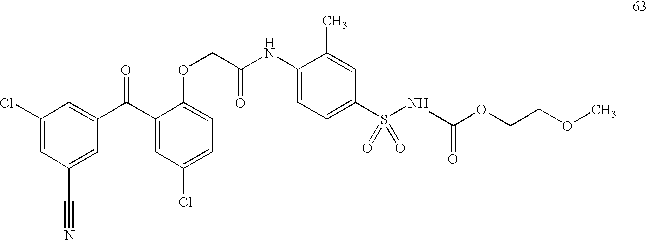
C1(Cl)=CC(C#N)=CC(C(C2=CC(Cl)=CC=C2OCC(NC2=CC=C(S(NC(=O)OCCOC)(=O)=O)C=C2C)=O)=O)=C1
